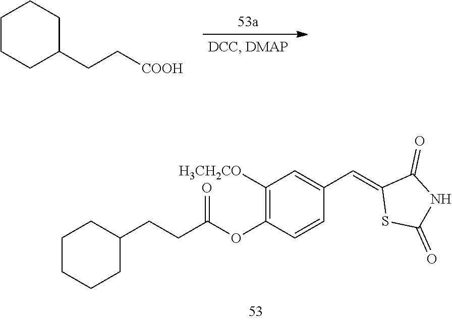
C(C(OC1=C([H3CH2CO])C=C(C=C2SC(=O)NC2=O)C=C1)=O)CC1CCCCC1.C1CCC(CC[COOH])CC1
